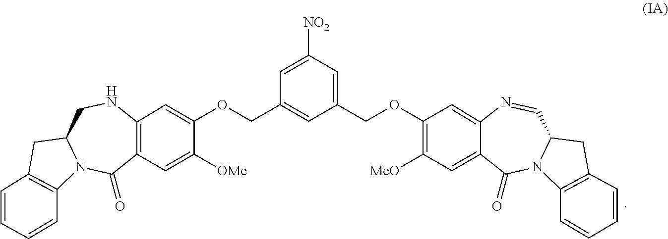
C12=CC([MeO])=C(OCC3=CC([NO2])=CC(COC4=CC5=C(C=C4[OMe])C(=O)N4C(CN5)CC5=C4C=CC=C5)=C3)C=C1N=CC1N(C2=O)C2=C(C1)C=CC=C2
